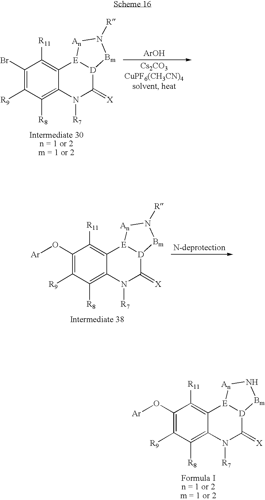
C1(Br)=C([R9])C([R8])=C2C(=C1[R11])[E]1[D](C(=[X])N2[R7])[Bm]N([R])[An]1.[ArOH].C1(O[Ar])=C([R9])C([R8])=C2C(=C1[R11])[E]1[D](C(=[X])N2[R7])[Bm]N([R])[An]1.C1(O[Ar])=C([R9])C([R8])=C2C(=C1[R11])[E]1[D](C(=[X])N2[R7])[Bm]N[An]1
